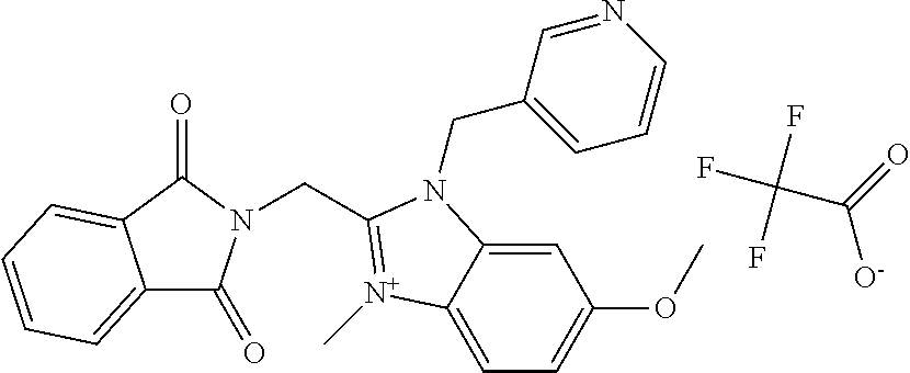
C([O-])(=O)C(F)(F)F.C1=C2C(=CC=C1OC)[N+](C)=C(CN1C(=O)C3=CC=CC=C3C1=O)N2CC1=CC=CN=C1
